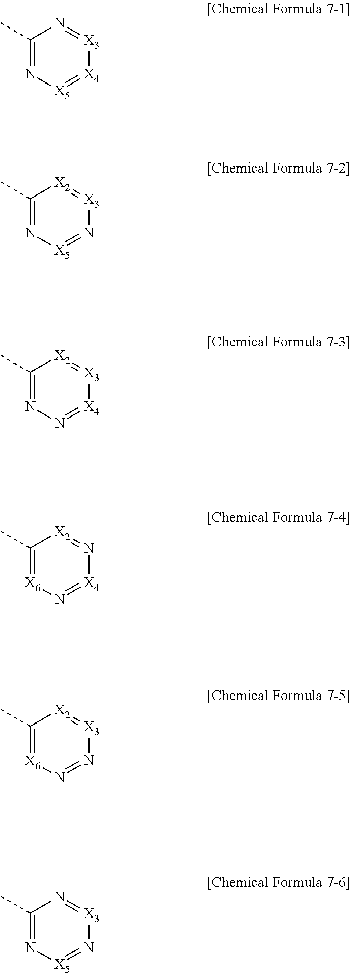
C1(C)=N[X5]=N[X3]=[X2]1.C1(C)=N[X5]=[X4][X3]=N1.C1(C)=NN=[X4][X3]=[X2]1.C1(C)=[X6]N=[X4]N=[X2]1.C1(C)=[X6]N=N[X3]=[X2]1.C1(C)=N[X5]=N[X3]=N1
